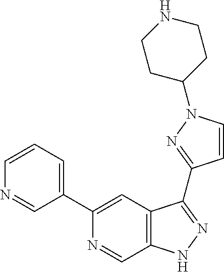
C1(C2=CC=CN=C2)=CC2=C(C=N1)NN=C2C1=NN(C2CCNCC2)C=C1
